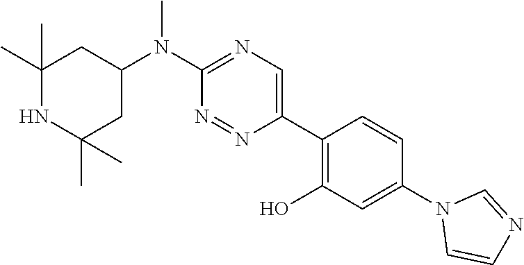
C1(C)(C)NC(C)(C)CC(N(C2=NC=C(C3=C(O)C=C(N4C=CN=C4)C=C3)N=N2)C)C1
